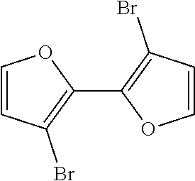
C1=CC(Br)=C(C2=C(Br)C=CO2)O1
